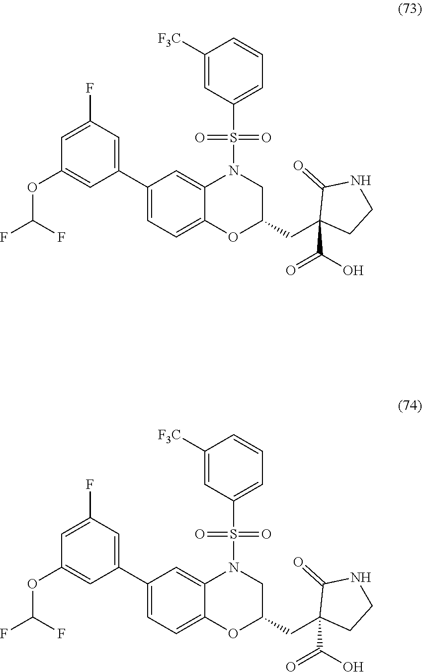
C1([F3C])=CC(S(=O)(=O)N2C3=CC(C4=CC(F)=CC(OC(F)F)=C4)=CC=C3OC(CC3(C(=O)O)CCNC3=O)C2)=CC=C1.C1([F3C])=CC(S(=O)(=O)N2C3=CC(C4=CC(F)=CC(OC(F)F)=C4)=CC=C3OC(CC3(C(=O)O)CCNC3=O)C2)=CC=C1
